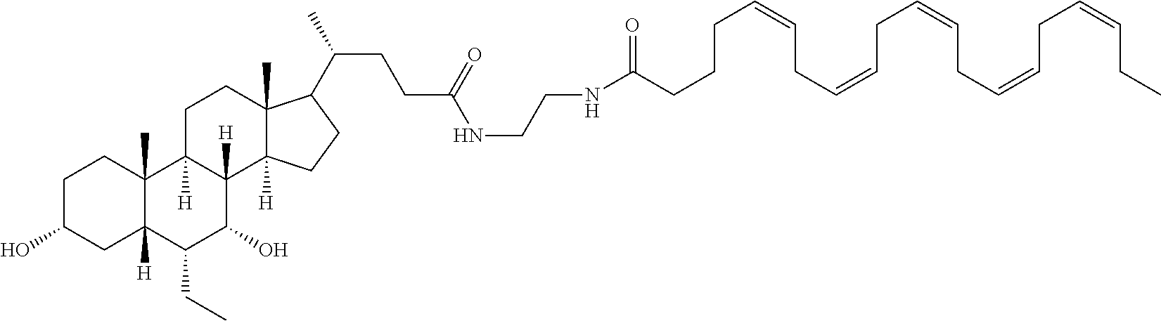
C1C(O)CC2([H])C(C)(C1)C1([H])C([H])(C(O)C2CC)C2([H])C(C)(CC1)C(C(C)CCC(NCCNC(CCCC=CCC=CCC=CCC=CCC=CCC)=O)=O)CC2
